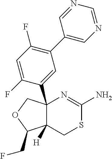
C12(C3=CC(C4=CN=CN=C4)=C(F)C=C3F)C([H])(C(CF)OC1)CSC(N)=N2
